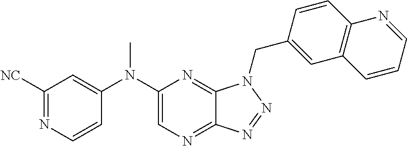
C1(N(C2=CC([NC])=NC=C2)C)=CN=C2C(=N1)N(CC1=CC3=C(C=C1)N=CC=C3)N=N2
